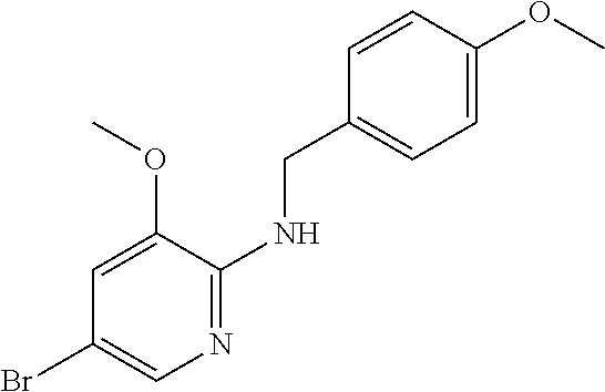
C1=CC(OC)=CC=C1CNC1=NC=C(Br)C=C1OC
